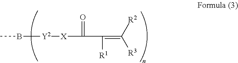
[Y2]([X]C(=O)C([R1])=C([R2])[R3])BC
